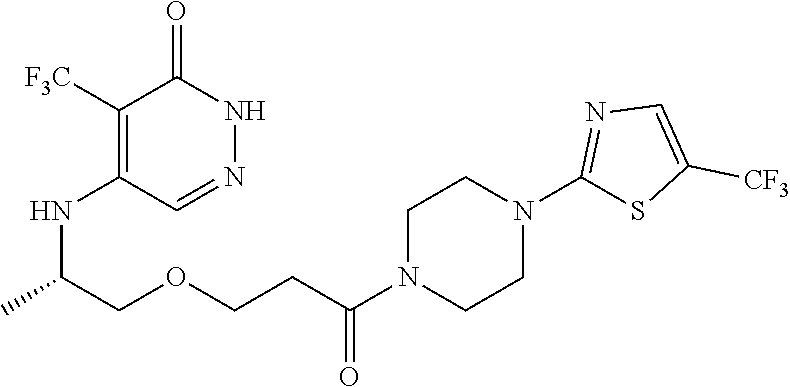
C1([F3C])=C(NC(COCCC(N2CCN(C3=NC=C([CF3])S3)CC2)=O)C)C=NNC1=O
